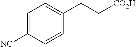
C1=C([NC])C=CC(CC[CO2H])=C1
